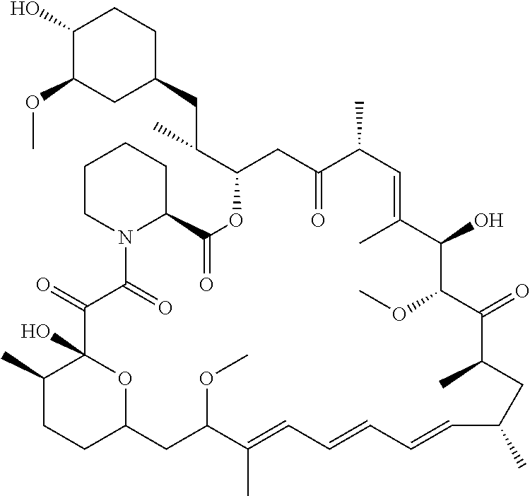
C1(O)C(OC)CC(CC(C2OC(=O)C3N(C(=O)C(=O)C4(O)OC(CC(OC)C(C)=CC=CC=CC(C)CC(C)C(=O)C(OC)C(O)C(C)=CC(C)C(=O)C2)CCC4C)CCCC3)C)CC1
